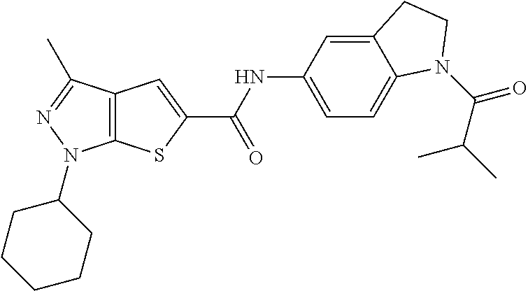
C12=C(C(C)=NN1C1CCCCC1)C=C(C(NC1=CC=C3C(=C1)CCN3C(C(C)C)=O)=O)S2
